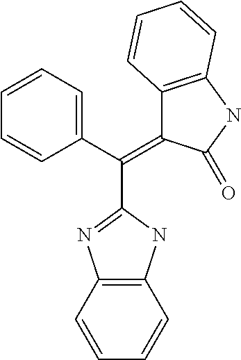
C1=CC=C(C(=C2C3=C(NC2=O)C=CC=C3)C2=NC3=C(C=CC=C3)N2)C=C1
